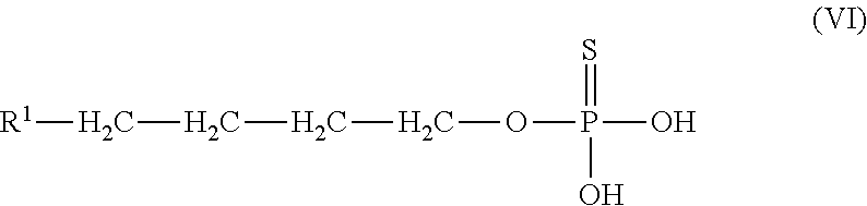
[R1]CCCCOP(O)(=S)O
